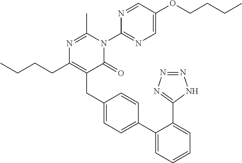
CCCCC1=C(CC2=CC=C(C3=CC=CC=C3C3=NN=NN3)C=C2)C(=O)N(C2=NC=C(OCCCC)C=N2)C(C)=N1
